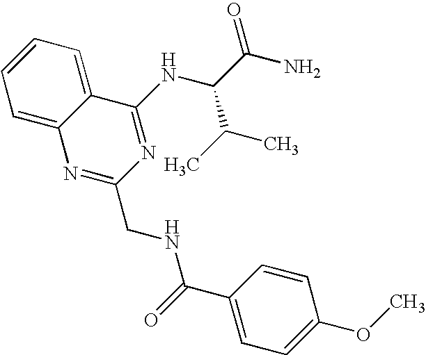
C12=CC=CC=C1N=C(CNC(C1=CC=C(OC)C=C1)=O)N=C2NC(C(C)C)C(=O)N
